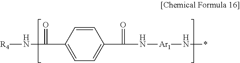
[R4]NC(C1=CC=C(C(N[Ar1]N*)=O)C=C1)=O
